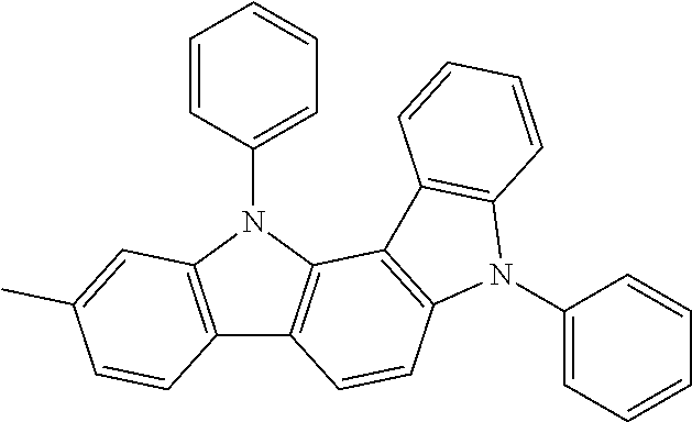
C12=C(N(C3=CC=CC=C3)C3=C1C=CC1=C3C3=C(N1C1=CC=CC=C1)C=CC=C3)C=C(C)C=C2
